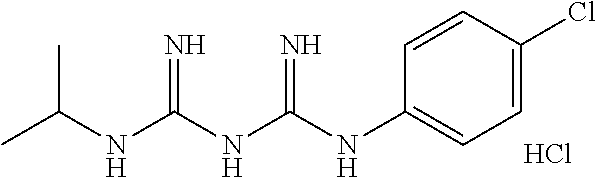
C1(NC(NC(NC(C)C)=N)=N)=CC=C(Cl)C=C1.Cl
